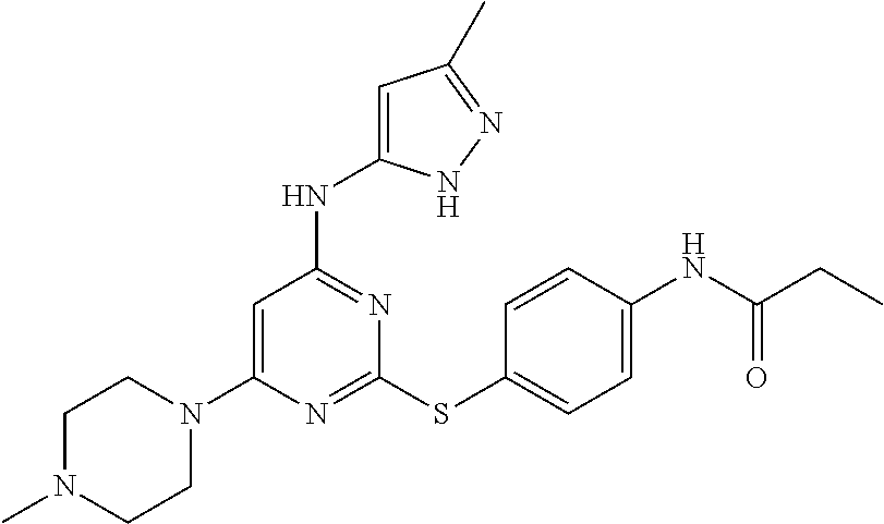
N1=C(SC2=CC=C(NC(CC)=O)C=C2)N=C(NC2=CC(C)=NN2)C=C1N1CCN(C)CC1
